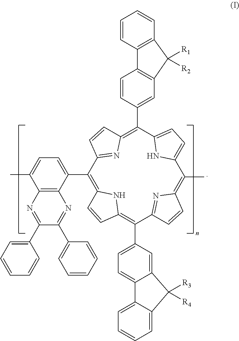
C1(C2=CC=C(C)C3=C2N=C(C2=CC=CC=C2)C(C2=CC=CC=C2)=N3)=C2NC(=C(C3=CC=C4C(=C3)C([R3])([R4])C3=CC=CC=C43)C3=NC(=C(C)C4=CC=C(C(C5=CC6=C(C=C5)C5=C(C=CC=C5)C6([R1])[R2])=C5N=C1C=C5)N4)C=C3)C=C2
